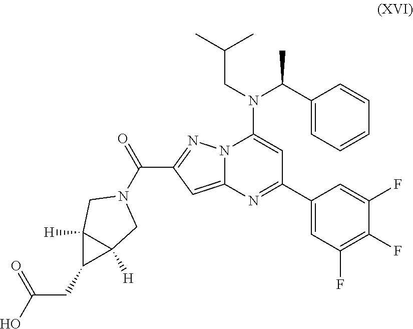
N12C(=CC(C(=O)N3CC4([H])C([H])(C3)C4CC(O)=O)=N1)N=C(C1=CC(F)=C(F)C(F)=C1)C=C2N(CC(C)C)C(C1=CC=CC=C1)C
